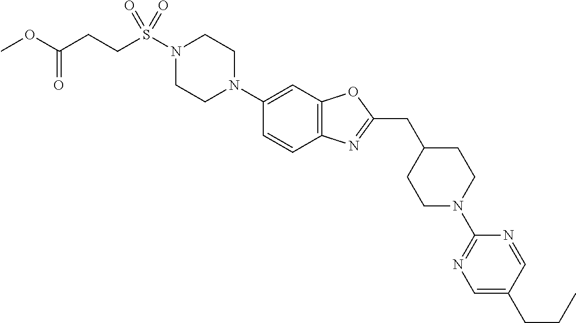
N1(S(=O)(=O)CCC(OC)=O)CCN(C2=CC3=C(C=C2)N=C(CC2CCN(C4=NC=C(CCC)C=N4)CC2)O3)CC1
